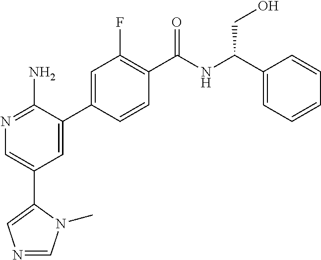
N1=C(N)C(C2=CC(F)=C(C(NC(C3=CC=CC=C3)CO)=O)C=C2)=CC(C2=CN=CN2C)=C1
